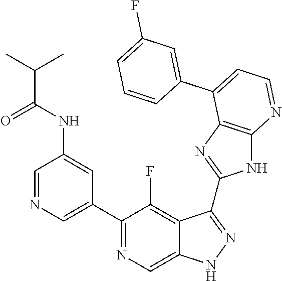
C1=NC=C(C2=NC=C3C(=C2F)C(C2=NC4=C(N2)N=CC=C4C2=CC(F)=CC=C2)=NN3)C=C1NC(C(C)C)=O
